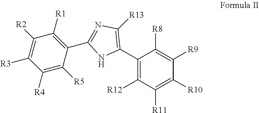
C1([R2])=C([R3])C([R4])=C([R5])C(C2=NC([R13])=C(C3=C([R12])C([R11])=C([R10])C([R9])=C3[R8])N2)=C1[R1]
